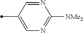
N1=CC(C)=CN=C1[NMe2]
